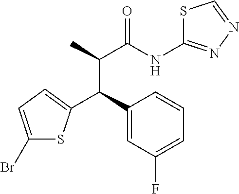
BrC1=CC=C(C(C2=CC(F)=CC=C2)C(C)C(NC2=NN=CS2)=O)S1
